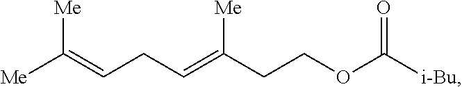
[Me]C(=CCC=C(CCOC([i-Bu])=O)[Me])[Me]
